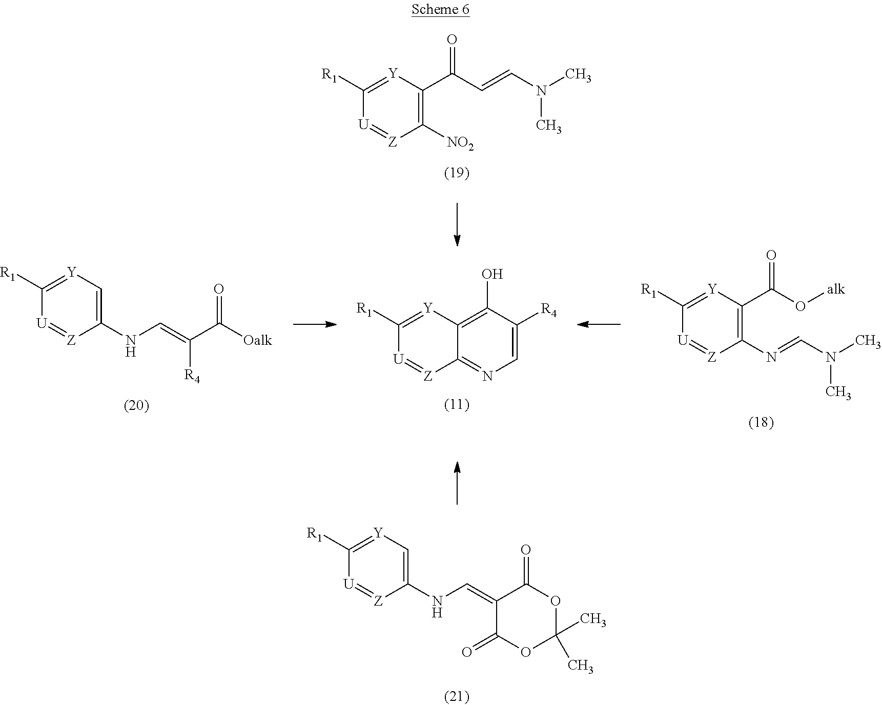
C1([NO2])=C(C(C=CN(C)C)=O)[Y]=C([R1])[U]=[Z]1.C12=NC=C([R4])C(O)=C1[Y]=C([R1])[U]=[Z]2.C1(NC=C(C([Oalk])=O)[R4])=C[Y]=C([R1])[U]=[Z]1.C1(N=CN(C)C)=C(C(O[alk])=O)[Y]=C([R1])[U]=[Z]1.C1(NC=C2C(=O)OC(C)(C)OC2=O)=C[Y]=C([R1])[U]=[Z]1
